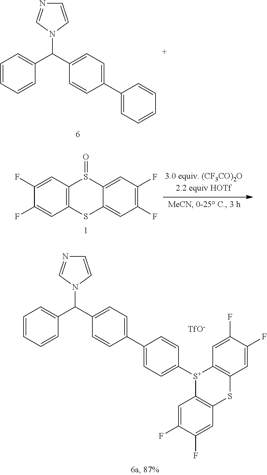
C1=CN(C(C2=CC=C(C3=CC=CC=C3)C=C2)C2=CC=CC=C2)C=N1.C1(F)=CC2=C(C=C1F)SC1=CC(F)=C(F)C=C1S2=O.C1=CN(C(C2=CC=C(C3=CC=C([S+]4C5=C(SC6=C4C=C(F)C(F)=C6)C=C(F)C(F)=C5)C=C3)C=C2)C2=CC=CC=C2)C=N1.[TfO-]
